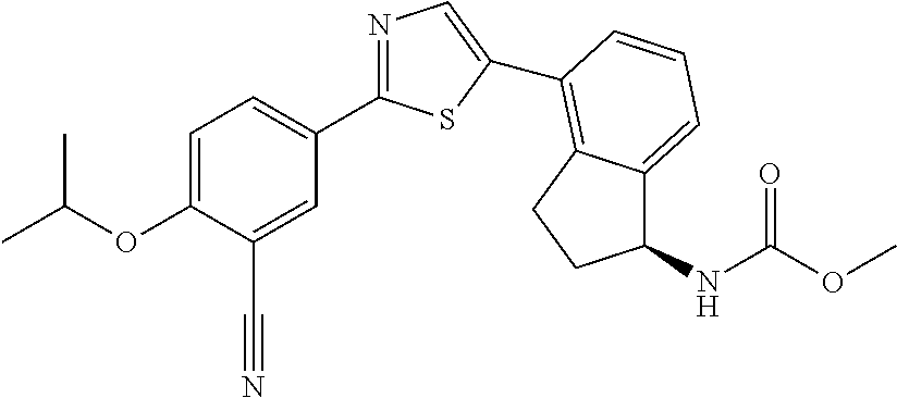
C1=C(OC(C)C)C(C#N)=CC(C2=NC=C(C3=C4C(=CC=C3)C(NC(OC)=O)CC4)S2)=C1
